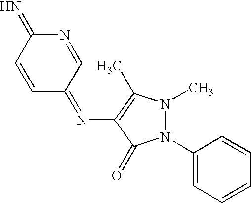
N1=CC(=NC2=C(C)N(C)N(C3=CC=CC=C3)C2=O)C=CC1=N
